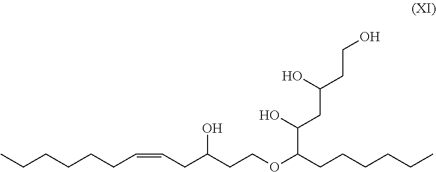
CCCCCCC=CCC(CCOC(CCCCCC)C(CC(CCO)O)O)O
